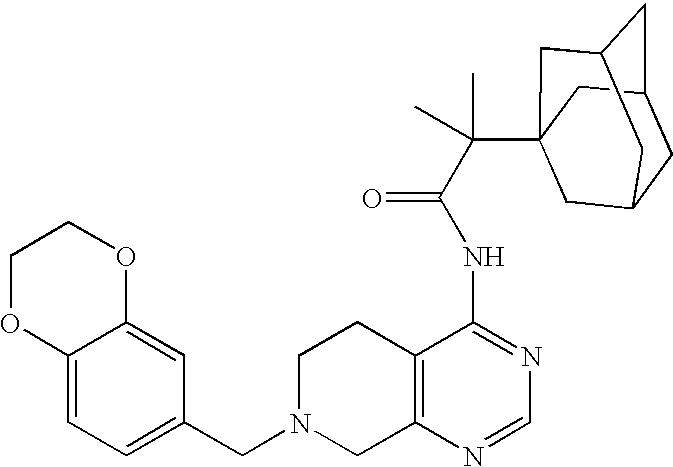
C1N(CC2=CC=C3C(=C2)OCCO3)CC2=C(C1)C(NC(=O)C(C13CC4CC(CC(C1)C4)C3)(C)C)=NC=N2
